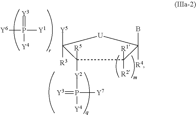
[R4]C1(B)C([R2])([R1])C([Y2]P([Y4])(=[Y3])[Y7])([R5])C([R3])([Y5])[U]1.[Y1]P([Y6])(=[Y3])[Y4]
